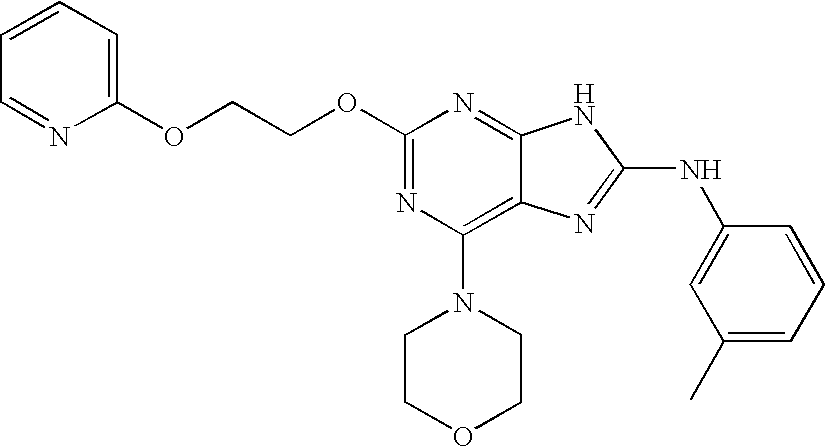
C1=CC=C(OCCOC2=NC(N3CCOCC3)=C3C(=N2)NC(NC2=CC(C)=CC=C2)=N3)N=C1
